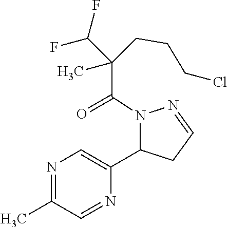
N1(C(C(C(F)F)(CCCCl)C)=O)C(C2=CN=C(C)C=N2)CC=N1
